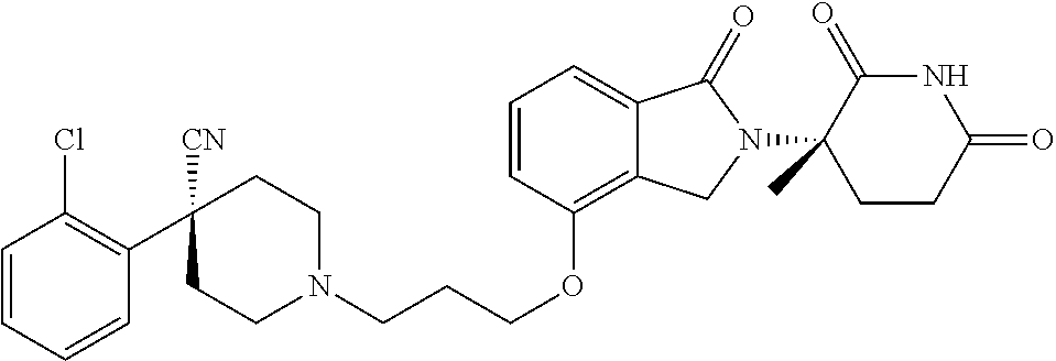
C(OC1=C2C(=CC=C1)C(=O)N(C1(C)C(=O)NC(=O)CC1)C2)CCN1CCC(C2=C(Cl)C=CC=C2)([CN])CC1
